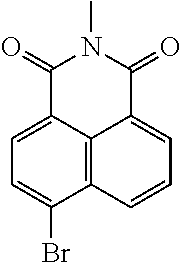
C1=C2C3=C(C(Br)=C1)C=CC=C3C(=O)N(C)C2=O
